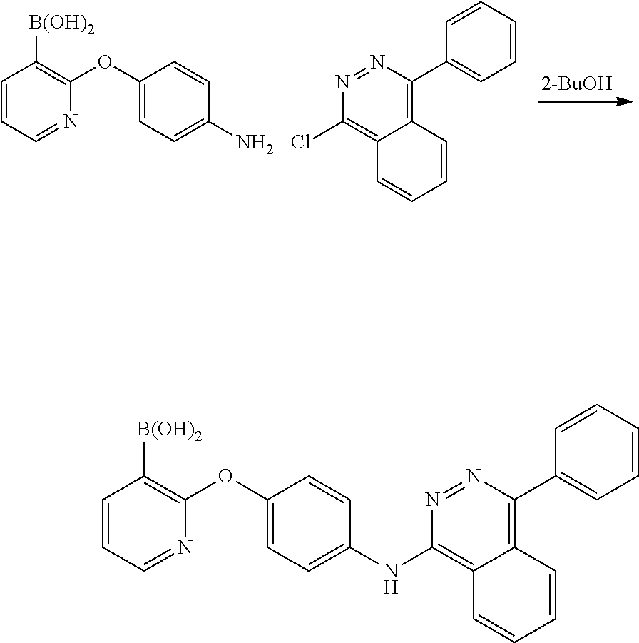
C1(OC2=CC=C(N)C=C2)=C([B(OH)2])C=CC=N1.C1(Cl)=C2C(=C(C3=CC=CC=C3)N=N1)C=CC=C2.C1(OC2=CC=C(NC3=C4C(=C(C5=CC=CC=C5)N=N3)C=CC=C4)C=C2)=C([B(OH)2])C=CC=N1
